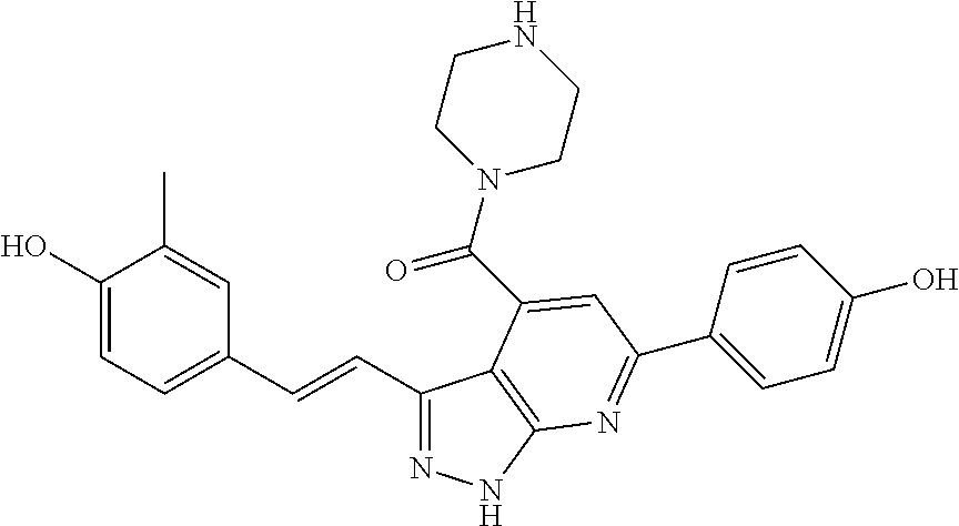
C1(C=CC2=CC=C(O)C(C)=C2)=NNC2=C1C(C(N1CCNCC1)=O)=CC(C1=CC=C(O)C=C1)=N2
